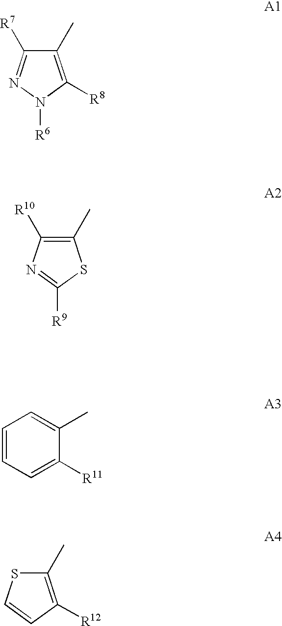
C1(C)=C([R8])N([R6])N=C1[R7].C1(C)=C([R10])N=C([R9])S1.C1=CC=C([R11])C(C)=C1.C1(C)=C([R12])C=CS1
